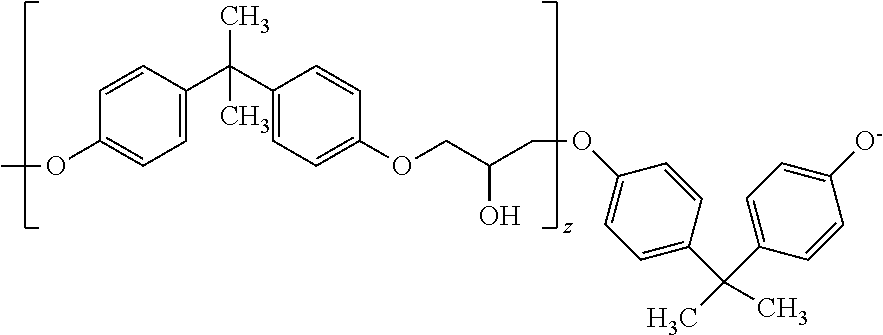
C1=CC(C(C2=CC=C(OCC(O)COC3=CC=C(C(C4=CC=C([O-])C=C4)(C)C)C=C3)C=C2)(C)C)=CC=C1OC
